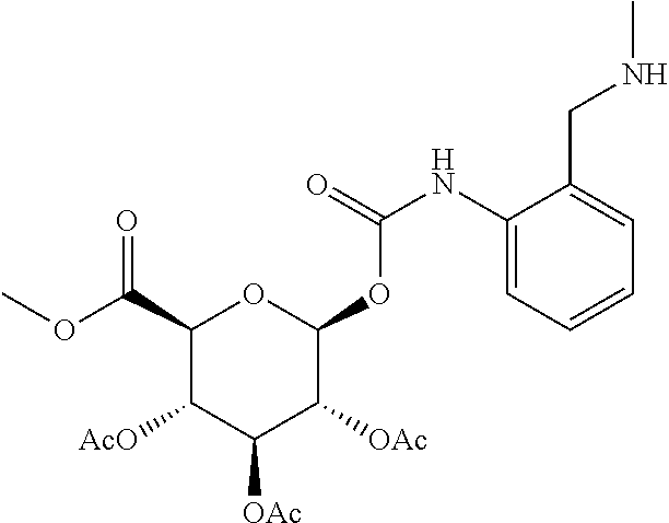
C1(C(OC)=O)C([AcO])C([OAc])C([OAc])C(OC(NC2=CC=CC=C2CNC)=O)O1
